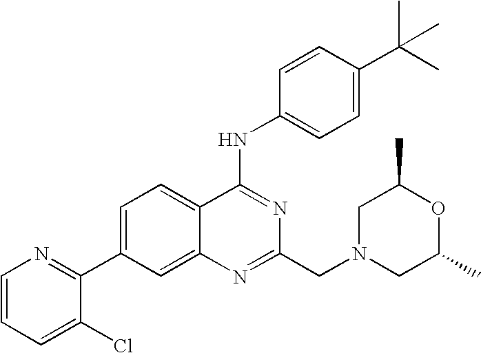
C1=CC=C(Cl)C(C2=CC=C3C(=C2)N=C(CN2CC(C)OC(C)C2)N=C3NC2=CC=C(C(C)(C)C)C=C2)=N1
